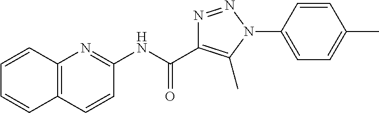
N(C(=O)C1=C(C)N(C2=CC=C(C)C=C2)N=N1)C1=NC2=C(C=C1)C=CC=C2
